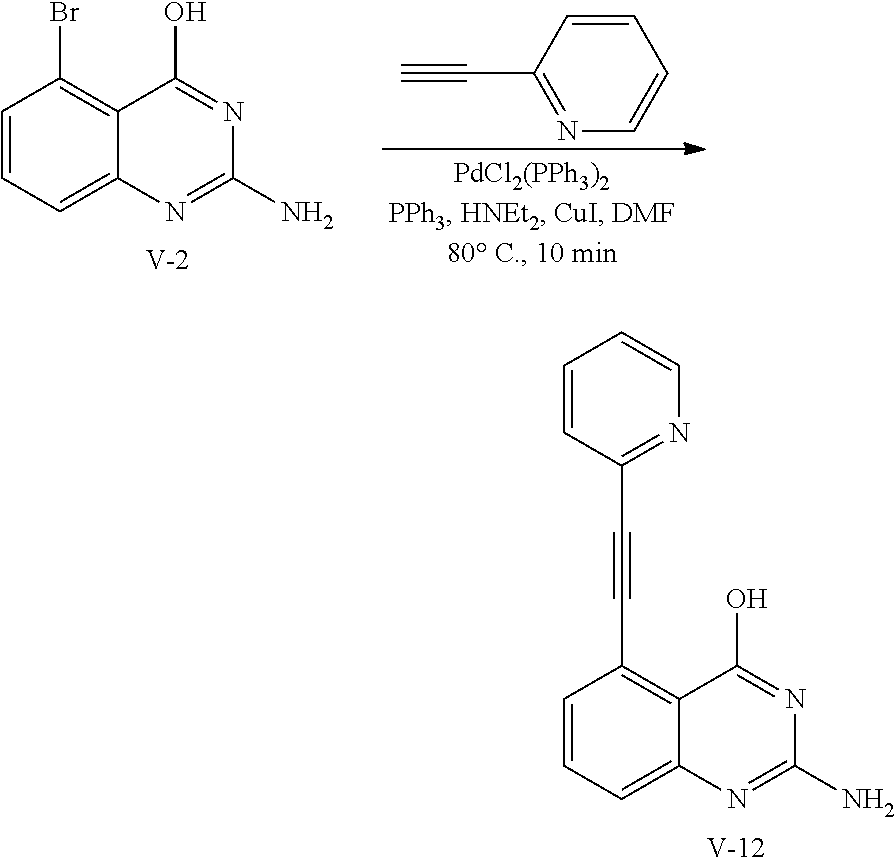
C1=CC=C2C(=C1Br)C(O)=NC(N)=N2.[V].C1=CC(C#C)=NC=C1.C1=CC=C2C(=C1C#CC1=NC=CC=C1)C(O)=NC(N)=N2.[V]
